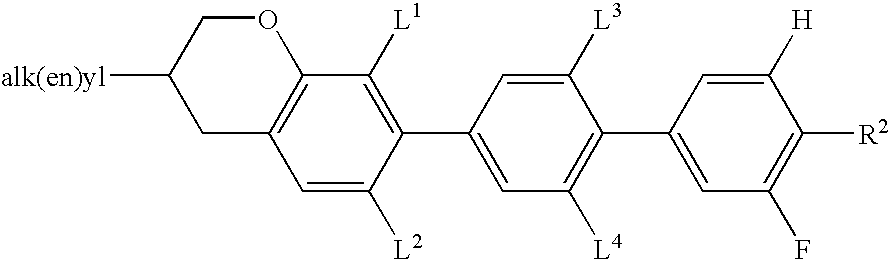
C1(C2=CC([L4])=C(C3=CC(F)=C([R2])C([H])=C3)C([L3])=C2)=C([L1])C2=C(C=C1[L2])CC([alk(en)yl])CO2
